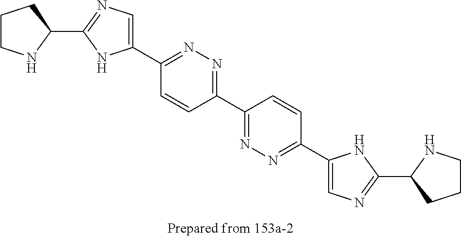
C1(C2=NN=C(C3=NN=C(C4=CN=C(C5CCCN5)N4)C=C3)C=C2)=CN=C(C2CCCN2)N1
